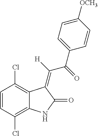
C1=CC(Cl)=C2C(=C1Cl)C(=C(C(C1=CC=C([OCH3])C=C1)=O)[H])C(=O)N2
